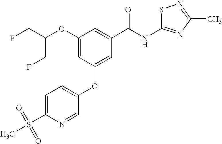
C1=C(S(C)(=O)=O)N=CC(OC2=CC(C(NC3=NC(C)=NS3)=O)=CC(OC(CF)CF)=C2)=C1
